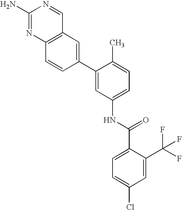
C1(N)=NC2=C(C=N1)C=C(C1=CC(NC(C3=CC=C(Cl)C=C3C(F)(F)F)=O)=CC=C1C)C=C2
